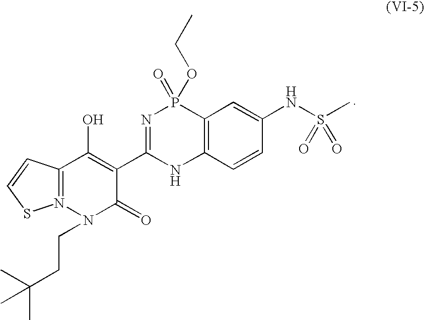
C12=N(N(CCC(C)(C)C)C(=O)C(C3=NP(=O)(OCC)C4=C(N3)C=CC(NS(C)(=O)=O)=C4)=C1O)SC=C2
